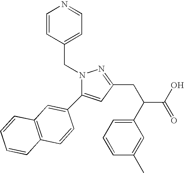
C1=C(C2=CC3=C(C=C2)C=CC=C3)N(CC2=CC=NC=C2)N=C1CC(C1=CC=CC(C)=C1)C(O)=O
